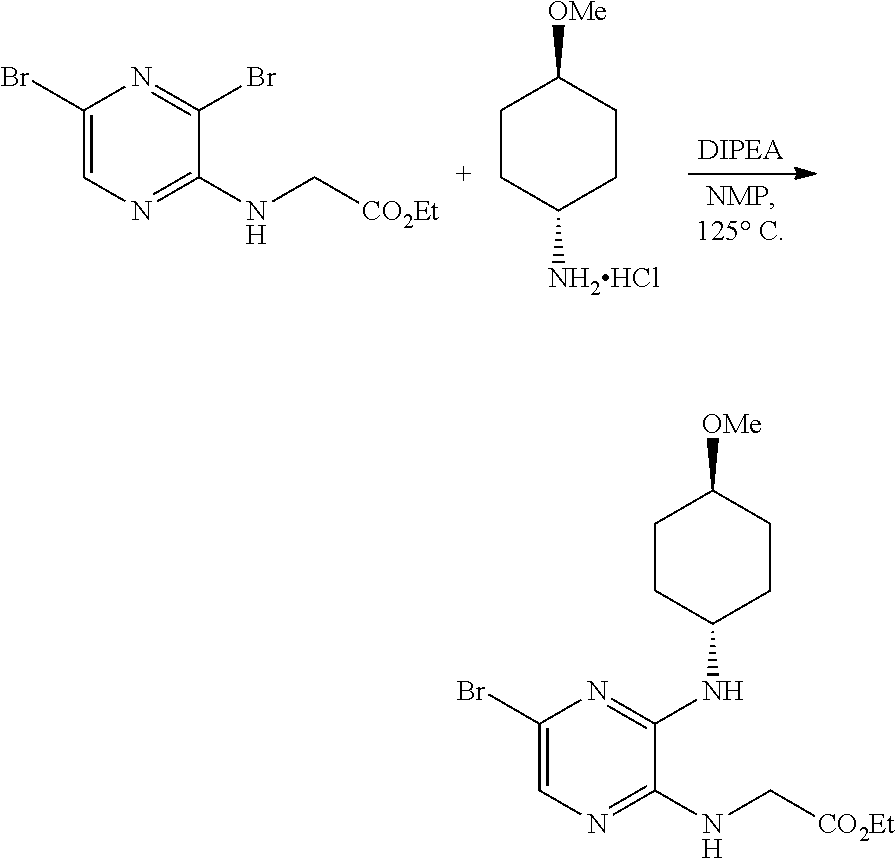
C1(Br)=CN=C(NC[CO2Et])C(Br)=N1.C1CC([NH2HCl])CCC1[OMe].C1CC(NC2=NC(Br)=CN=C2NC[CO2Et])CCC1[OMe]
